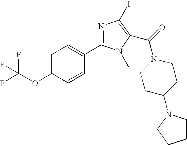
C1=C(OC(F)(F)F)C=CC(C2=NC(I)=C(C(=O)N3CCC(N4CCCC4)CC3)N2C)=C1
